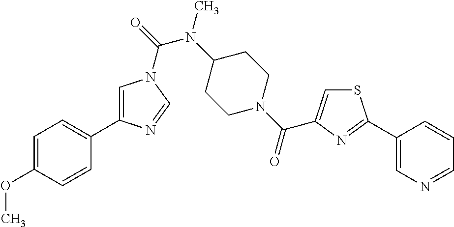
C1=C(OC)C=CC(C2=CN(C(=O)N(C3CCN(C(=O)C4=CSC(C5=CN=CC=C5)=N4)CC3)C)C=N2)=C1
